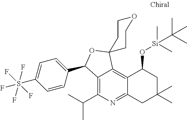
C12=C(C(C)C)N=C3C(=C1C1(OC2C2=CC=C(S(F)(F)(F)(F)F)C=C2)CCOCC1)C(O[Si](C)(C(C)(C)C)C)CC(C)(C)C3
